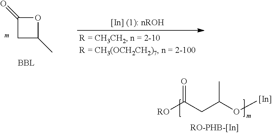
O=C(CC(O[In])C)[RO].C1C(C)OC1=O
